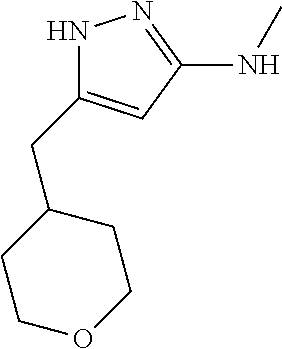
N1C(CC2CCOCC2)=CC(NC)=N1
